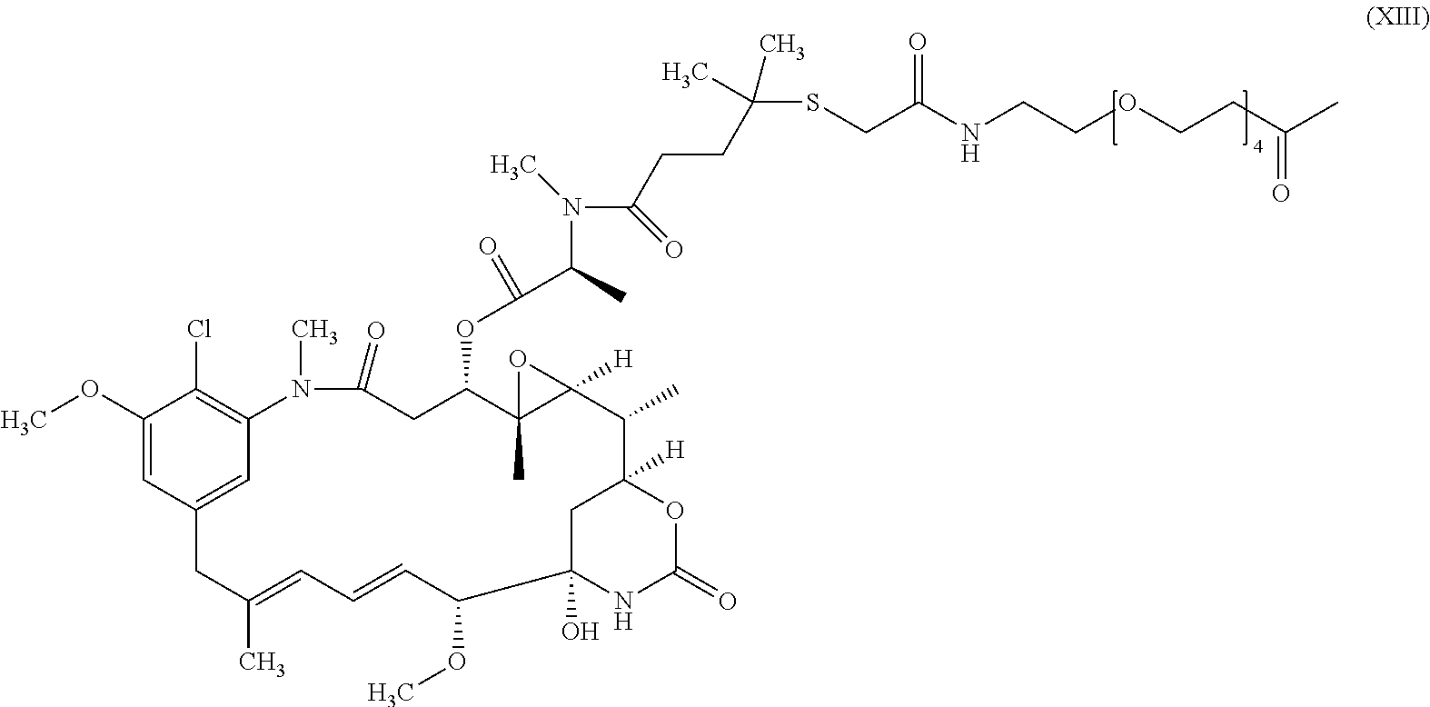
C1(OC)=CC2=CC(=C1Cl)N(C)C(=O)CC(OC(C(C)N(C(CCC(C)(C)SCC(NCCOCCC(C)=O)=O)=O)C)=O)C1(C)C([H])(O1)C(C)C1([H])CC(O)(C(OC)C=CC=C(C)C2)NC(=O)O1
